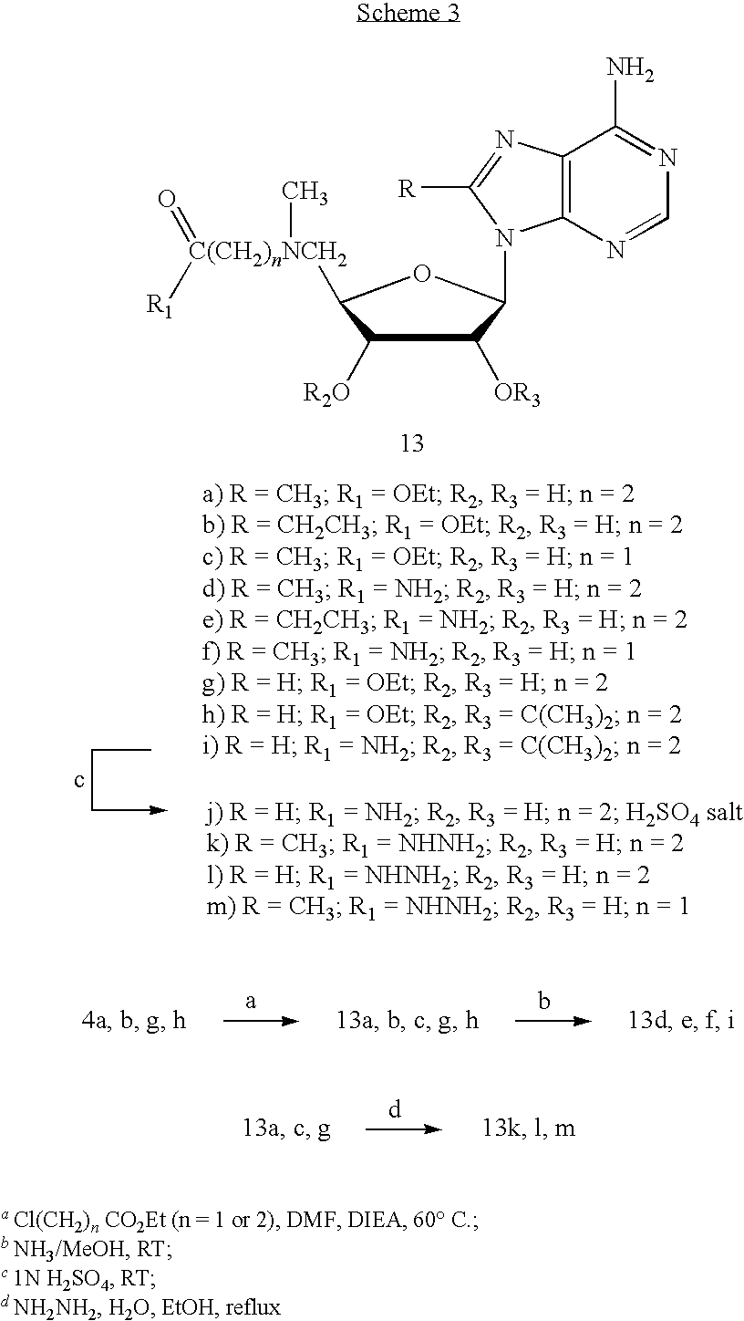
N1=C(N)C2=C(N=C1)N(C1C([OR3])C([R2O])C([C(CH2)nNCH2](C)(=O)[R1])O1)C([R])=N2
